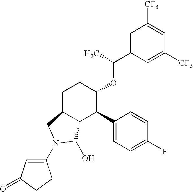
C1([CF3])=CC([CF3])=CC(C(C)OC2CCC3C(C2C2=CC=C(F)C=C2)C(O)N(C2=CC(=O)CC2)C3)=C1
